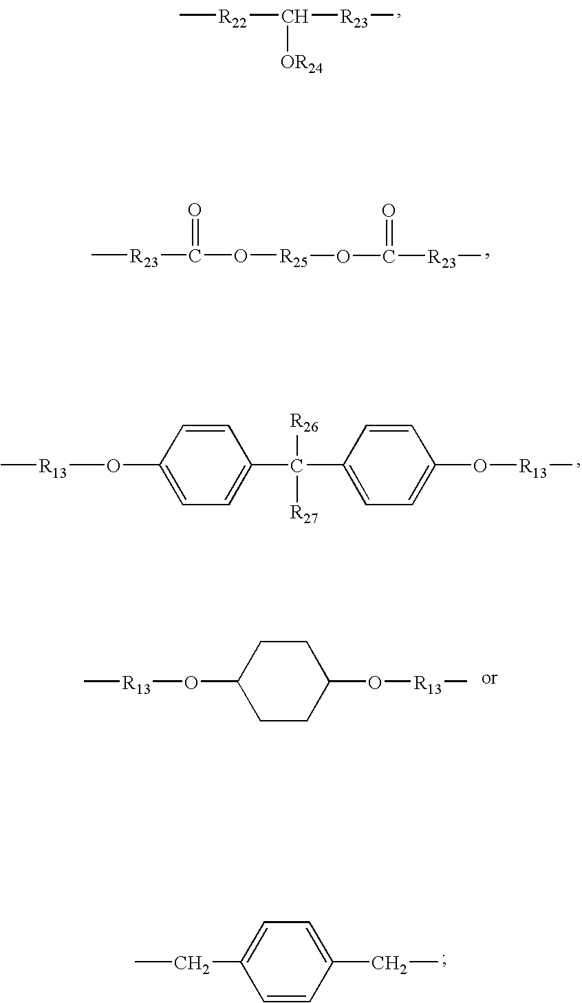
C[R22]C([R23]C)[OR24].C[R23]C(=O)O[R25]OC(=O)[R23]C.C[R13]OC1=CC=C(C([R27])([R26])C2=CC=C(O[R13]C)C=C2)C=C1.C[R13]OC1CCC(O[R13]C)CC1.CCC1=CC=C(CC)C=C1
